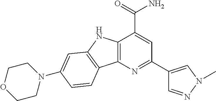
C12=C(N=C(C3=CN(C)N=C3)C=C1C(=O)N)C1=C(N2)C=C(N2CCOCC2)C=C1
